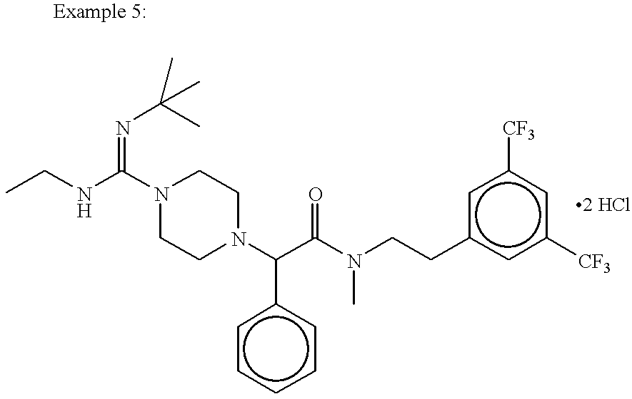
N1(C(NCC)=NC(C)(C)C)CCN(C(C(N(C)CCc2cc([CF3])cc([CF3])c2)=O)c2ccccc2)CC1
